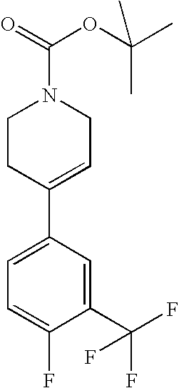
C1CC(C2=CC=C(F)C(C(F)(F)F)=C2)=CCN1C(=O)OC(C)(C)C
